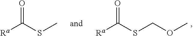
[Ra]C(SCOC)=O.[Ra]C(SC)=O
